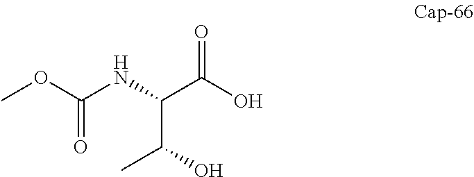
O=C(OC)NC(C(O)=O)C(O)C
